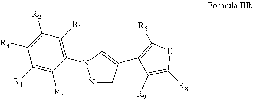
N1=CC(C2=C([R6])[E]C([R8])=C2[R9])=CN1C1=C([R1])C([R2])=C([R3])C([R4])=C1[R5]
